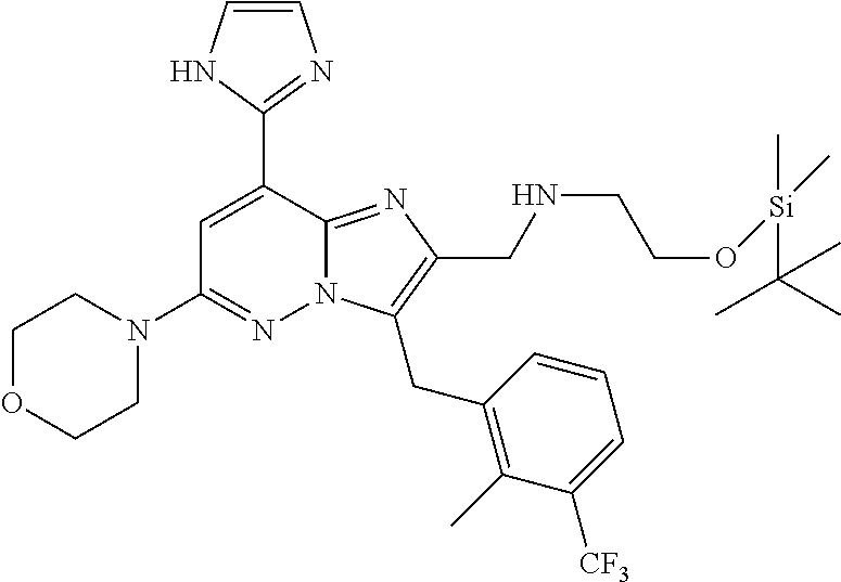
C1(C2=NC=CN2)=CC(N2CCOCC2)=NN2C1=NC(CNCCO[Si](C)(C)C(C)(C)C)=C2CC1=C(C)C([CF3])=CC=C1
